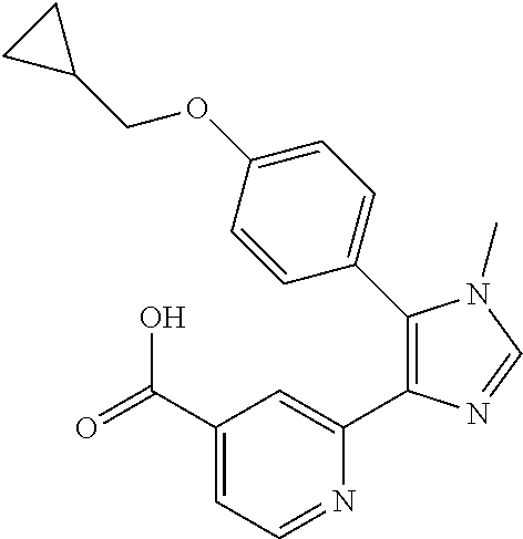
C1(C(=O)O)=CC=NC(C2=C(C3=CC=C(OCC4CC4)C=C3)N(C)C=N2)=C1
